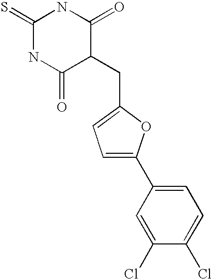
N1C(=S)NC(=O)C(CC2=CC=C(C3=CC=C(Cl)C(Cl)=C3)O2)C1=O
